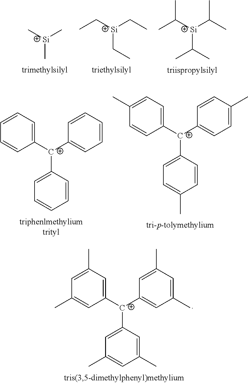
C[Si](C)C.C([Si](CC)CC)C.C([Si](C(C)C)C(C)C)(C)C.C1=CC=C([C+](C2=CC=CC=C2)C2=CC=CC=C2)C=C1.C1(C)=CC=C([C+](C2=CC=C(C)C=C2)C2=CC=C(C)C=C2)C=C1.C1=C(C)C=C([C+](C2=CC(C)=CC(C)=C2)C2=CC(C)=CC(C)=C2)C=C1C
